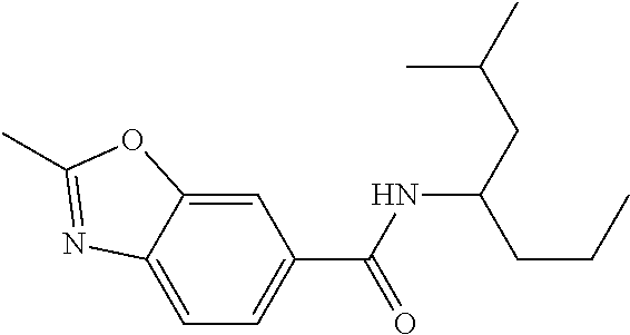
C1=C2C(=CC(C(NC(CC(C)C)CCC)=O)=C1)OC(C)=N2
